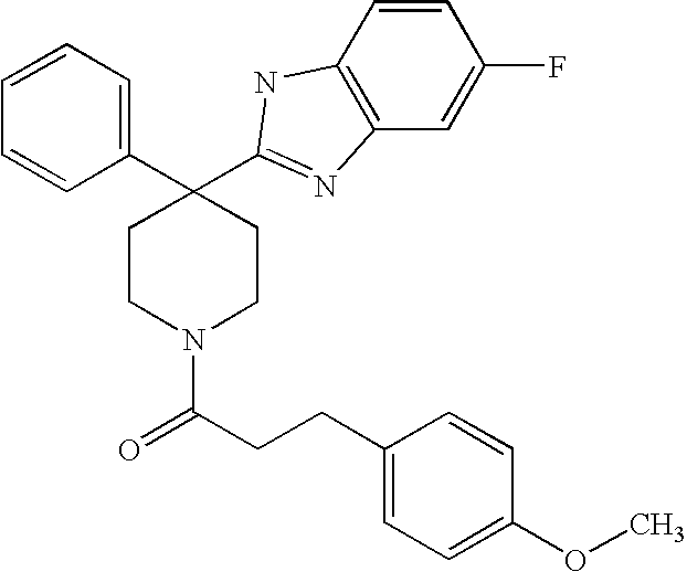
C(N1CCC(C2=CC=CC=C2)(C2=NC3=C(N2)C=CC(F)=C3)CC1)(=O)CCC1=CC=C(OC)C=C1
